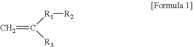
C(=C)([R1][R2])[R3]
